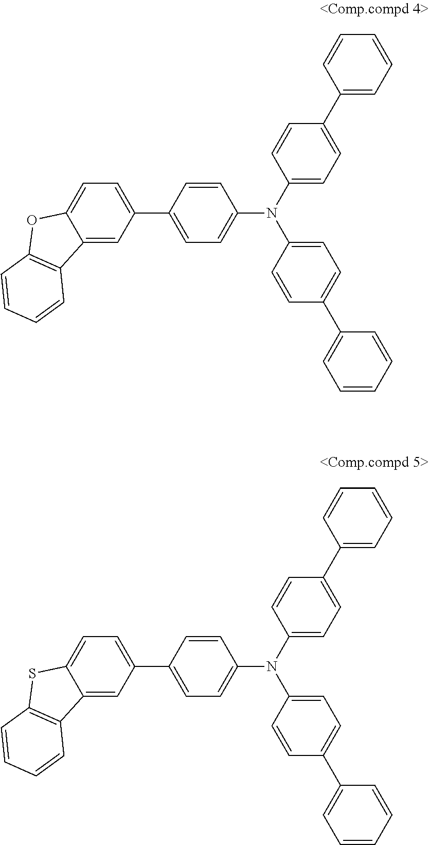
C1(N(C2=CC=C(C3=CC=CC=C3)C=C2)C2=CC=C(C3=CC=CC=C3)C=C2)=CC=C(C2=CC=C3C(=C2)C2=C(O3)C=CC=C2)C=C1.C1(N(C2=CC=C(C3=CC=CC=C3)C=C2)C2=CC=C(C3=CC=CC=C3)C=C2)=CC=C(C2=CC=C3C(=C2)C2=C(S3)C=CC=C2)C=C1
